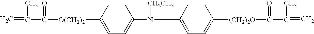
C1=CC([O(CH2)2]C(=O)C(=C)C)=CC=C1N(C1=CC=C([(CH2)2O]C(=O)C(=C)C)C=C1)[CH2CH3]
